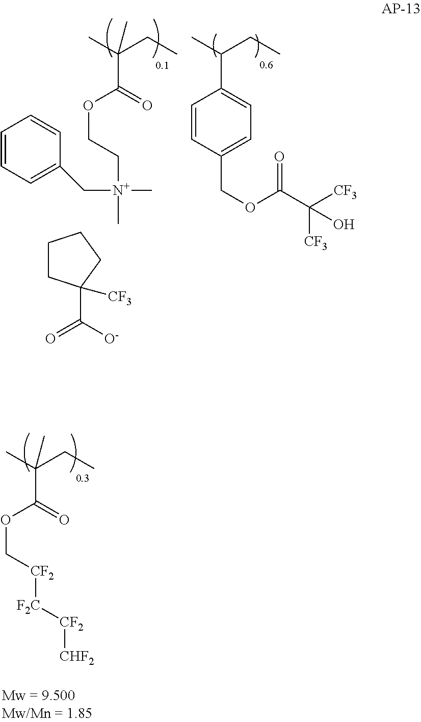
CC(CC)(C(=O)OC[CF2][F2C][CF2][CHF2])C.CC(CC)C1=CC=C(COC(C([CF3])([CF3])O)=O)C=C1.CC(CC)(C(=O)OCC[N+](C)(C)CC1=CC=CC=C1)C.C1CC(C([O-])=O)([CF3])CC1
